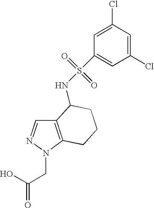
C12=C(N(CC(=O)O)N=C1)CCCC2NS(=O)(=O)C1=CC(Cl)=CC(Cl)=C1
